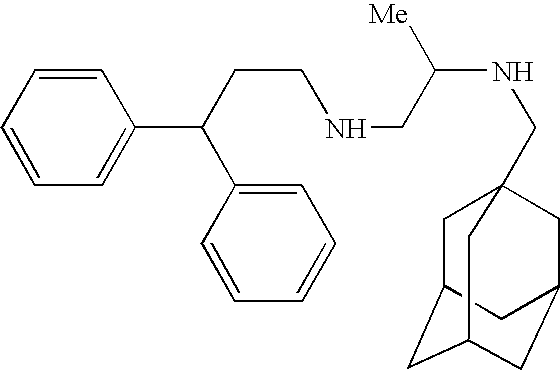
C(NCC(NCC12CC3CC(CC(C1)C3)C2)[Me])CC(C1=CC=CC=C1)C1=CC=CC=C1
